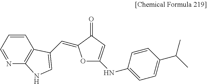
C1=CC=NC2=C1C(C=C1OC(NC3=CC=C(C(C)C)C=C3)=CC1=O)=CN2
